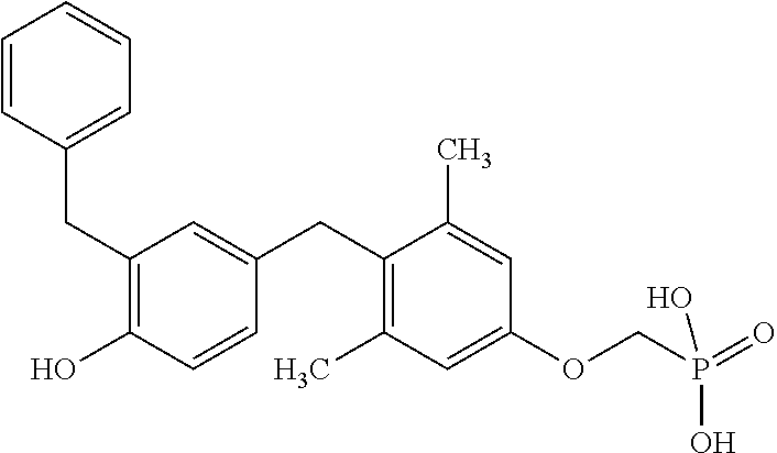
C1=C(CC2=C(C)C=C(OCP(O)(=O)O)C=C2C)C=CC(O)=C1CC1=CC=CC=C1
